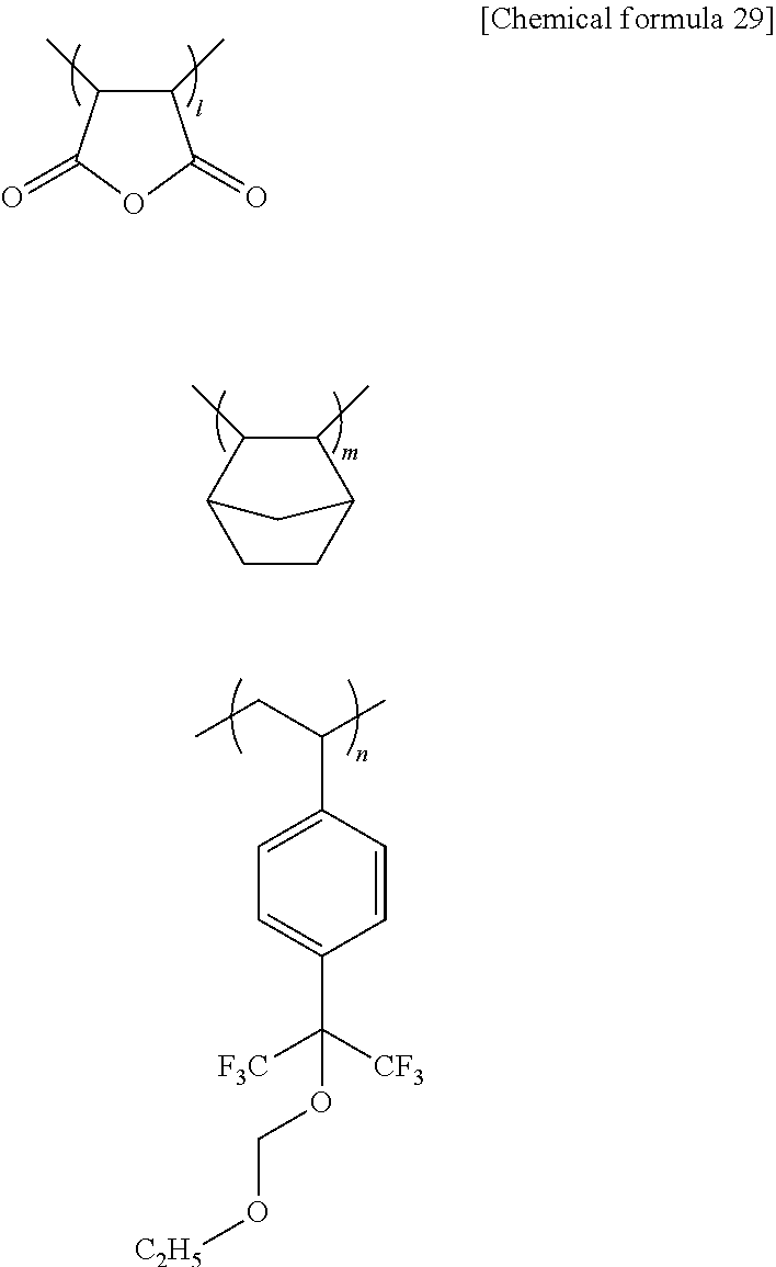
C1(C)C(C)C(=O)OC1=O.C1(C)C(C)C2CCC1C2.CCC(C)C1=CC=C(C([CF3])([F3C])OCO[C2H5])C=C1
